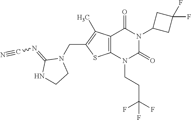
C12=C(N(CCC(F)(F)F)C(=O)N(C3CC(F)(F)C3)C1=O)SC(CN1C(=NC#N)NCC1)=C2C
